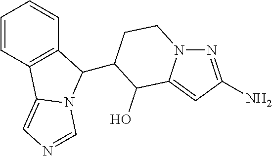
C1=CC2=C(C=C1)C(C1CCN3N=C(N)C=C3C1O)N1C2=CN=C1
